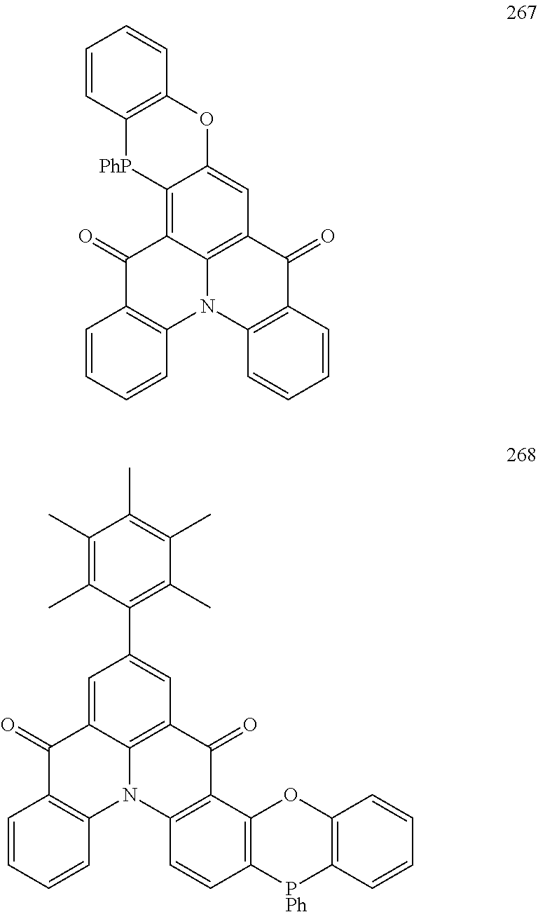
C12=C3C4=C(C=C1OC1=C([PhP]2)C=CC=C1)C(=O)C1=C(N4C2=C(C=CC=C2)C3=O)C=CC=C1.C1=C2C3=C(C=C1C1=C(C)C(C)=C(C)C(C)=C1C)C(=O)C1=C(N3C3=C(C=CC=C3)C2=O)C=CC2=C1OC1=C([PPh]2)C=CC=C1
